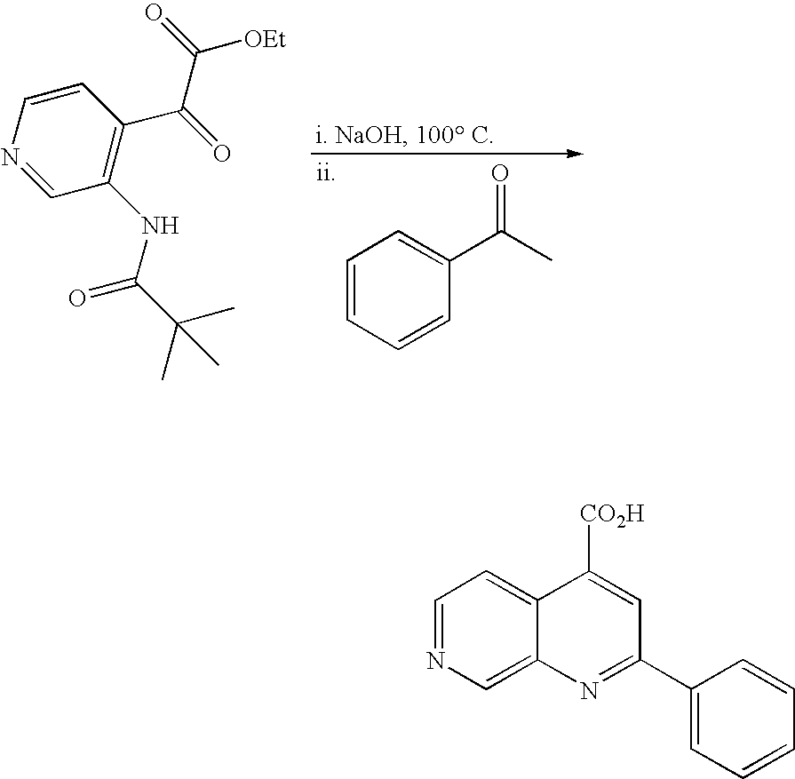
C1=CC=CC(C(C)=O)=C1.C1=CN=CC(NC(=O)C(C)(C)C)=C1C(=O)C(=O)[OEt].C1=NC=C2C(=C1)C([CO2H])=CC(C1=CC=CC=C1)=N2
